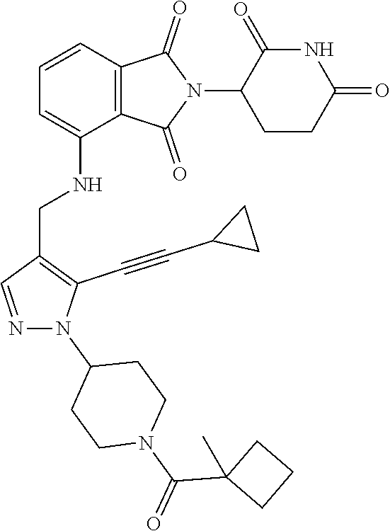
C1CC(=O)NC(=O)C1N1C(=O)C2=C(C1=O)C(NCC1=C(C#CC3CC3)N(C3CCN(C(C4(C)CCC4)=O)CC3)N=C1)=CC=C2
